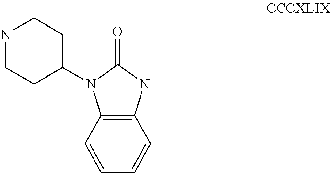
N1CCC(N2C3=C(NC2=O)C=CC=C3)CC1
